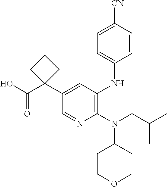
C1=NC(N(CC(C)C)C2CCOCC2)=C(NC2=CC=C([CN])C=C2)C=C1C1(C(O)=O)CCC1
